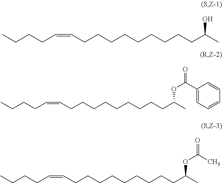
CCCCC=CCCCCCCCCCC(C)O.CCCCC=CCCCCCCCCCC(C)OC(C1=CC=CC=C1)=O.CCCCC=CCCCCCCCCCC(C)OC(C)=O
